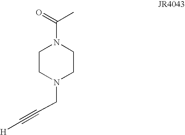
C1CN(CC#C[H])CCN1C(=O)C
